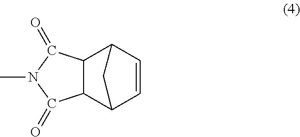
C12C(C3C=CC1C3)C(=O)N(C)C2=O
